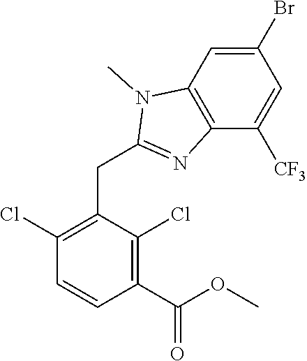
C1(Cl)=C(CC2=NC3=C(N2C)C=C(Br)C=C3[CF3])C(Cl)=C(C(OC)=O)C=C1
